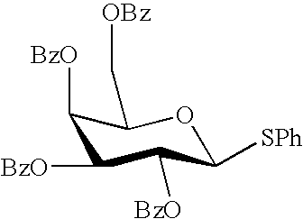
C1([BzO])C(C[OBz])OC([SPh])C([BzO])C1[BzO]
